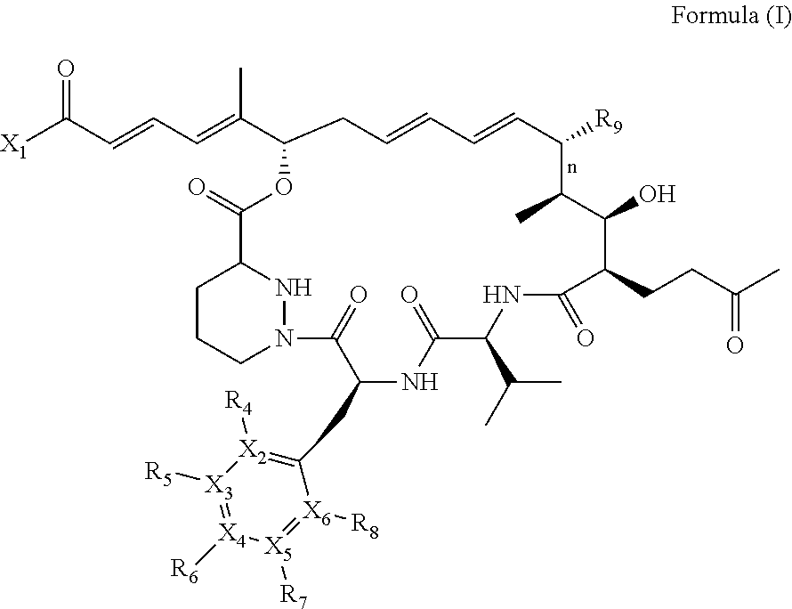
O=C(C=CC=C(C1CC=CC=CC([R9])C(C)C(O)C(CCC(C)=O)C(=O)NC(C(C)C)C(=O)NC(CC2=[X2]([R4])[X3]([R5])=[X4]([R6])[X5]([R7])=[X6]2[R8])C(=O)N2CCCC(N2)C(=O)O1)C)[X1]
